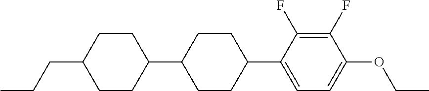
C1CC(C2CCC(C3=CC=C(OCC)C(F)=C3F)CC2)CCC1CCC
